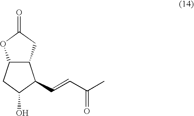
C12C(CC(=O)O1)C(C=CC(C)=O)C(O)C2
